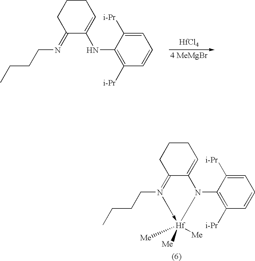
C12=N(CCCC)->[Hf]([Me])([Me])([Me])CN(C3=C([i-Pr])C=CC=C3[i-Pr])C1=CCCC2.C1(=NCCCC)C(NC2=C([i-Pr])C=CC=C2[i-Pr])=CCCC1.[HfCl4]
